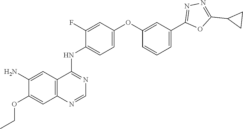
C1=C(OC2=CC(C3=NN=C(C4CC4)O3)=CC=C2)C=C(F)C(NC2=NC=NC3=C2C=C(N)C(OCC)=C3)=C1
